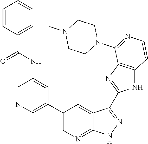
C1=NC=C(C2=CN=C3C(=C2)C(C2=NC4=C(N2)C=CN=C4N2CCN(C)CC2)=NN3)C=C1NC(C1=CC=CC=C1)=O
